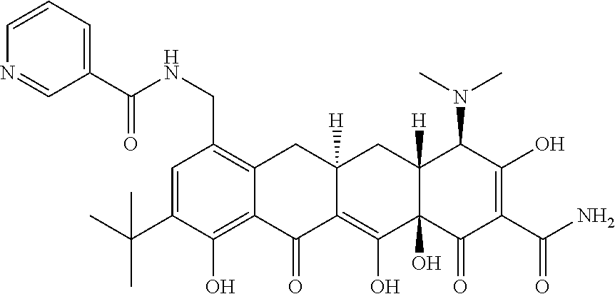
C1=C(C(C)(C)C)C(O)=C2C(=C1CNC(C1=CC=CN=C1)=O)CC1([H])C(=C(O)C3(O)C([H])(C1)C(N(C)C)C(O)=C(C(N)=O)C3=O)C2=O
